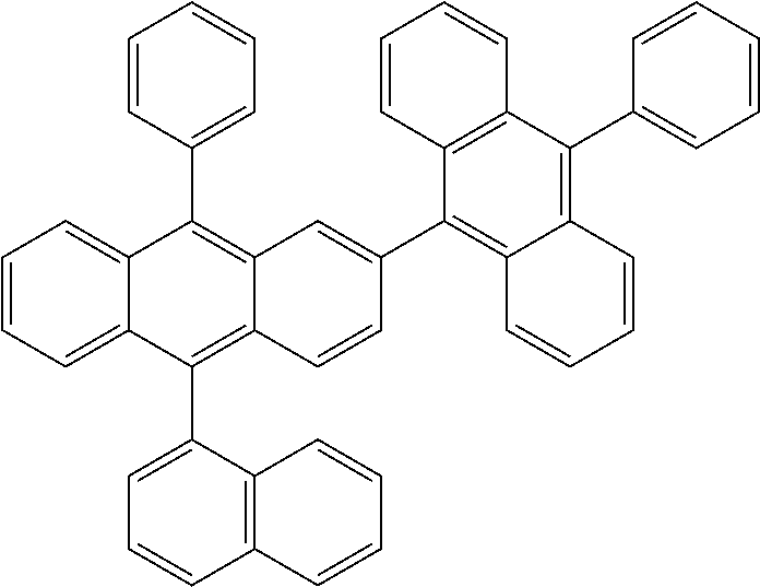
C1=CC=C2C(=C1)C(C1=CC=CC=C1)=C1C(=C2C2=CC=CC3=C2C=CC=C3)C=CC(C2=C3C(=C(C4=CC=CC=C4)C4=C2C=CC=C4)C=CC=C3)=C1
